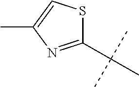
C1(C(C)(C)C)=NC(C)=CS1
